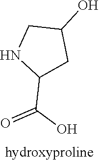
C1(C(O)=O)CC(O)CN1
